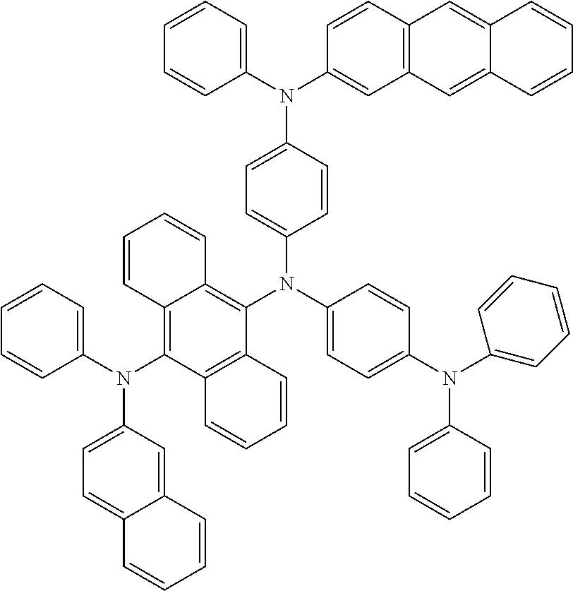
C1=CC(N(C2=CC=CC=C2)C2=CC3=C(C=C2)C=C2C(=C3)C=CC=C2)=CC=C1N(C1=CC=C(N(C2=CC=CC=C2)C2=CC=CC=C2)C=C1)C1=C2C(=C(N(C3=CC=CC=C3)C3=CC=C4C(=C3)C=CC=C4)C3=C1C=CC=C3)C=CC=C2
